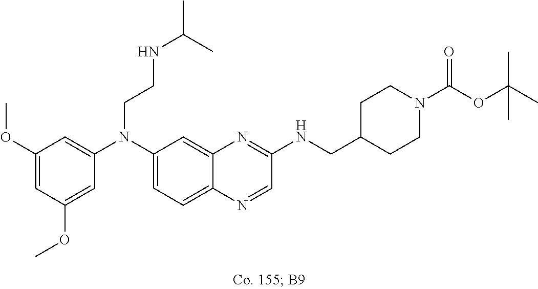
C1(OC)=CC(OC)=CC(N(C2=CC=C3C(=C2)N=C(NCC2CCN(C(OC(C)(C)C)=O)CC2)C=N3)CCNC(C)C)=C1
